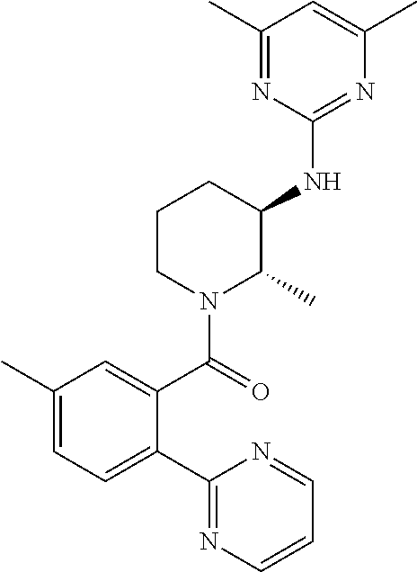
C1CN(C(C2=CC(C)=CC=C2C2=NC=CC=N2)=O)C(C)C(NC2=NC(C)=CC(C)=N2)C1
